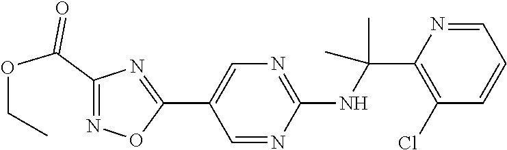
C1(C2=CN=C(NC(C)(C)C3=C(Cl)C=CC=N3)N=C2)=NC(C(OCC)=O)=NO1
